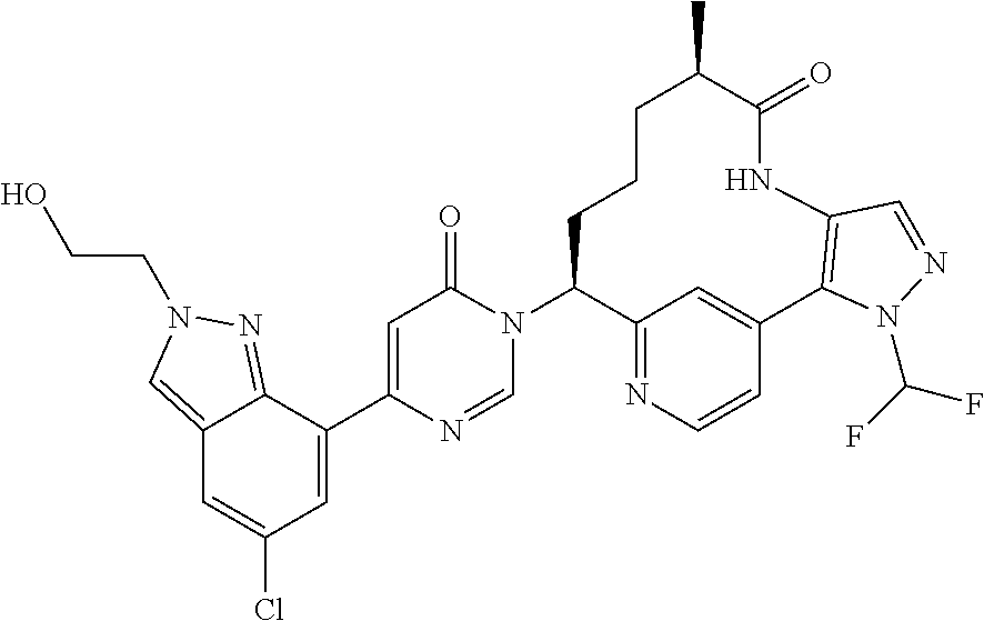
C12=NC=CC(=C1)C1=C(NC(=O)C(C)CCCC2N2C(=O)C=C(C3=CC(Cl)=CC4=CN(CCO)N=C34)N=C2)C=NN1C(F)F
